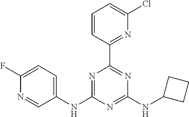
C1(NC2=NC(C3=NC(Cl)=CC=C3)=NC(NC3CCC3)=N2)=CC=C(F)N=C1
